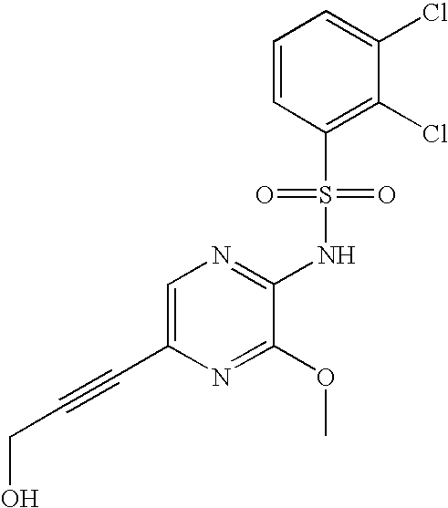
C1=C(C#CCO)N=C(OC)C(NS(C2=C(Cl)C(Cl)=CC=C2)(=O)=O)=N1
